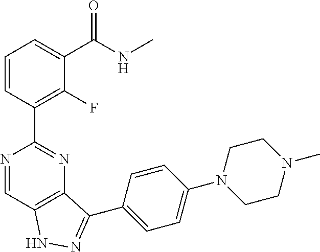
C1=CC(C2=NC3=C(C=N2)NN=C3C2=CC=C(N3CCN(C)CC3)C=C2)=C(F)C(C(NC)=O)=C1
